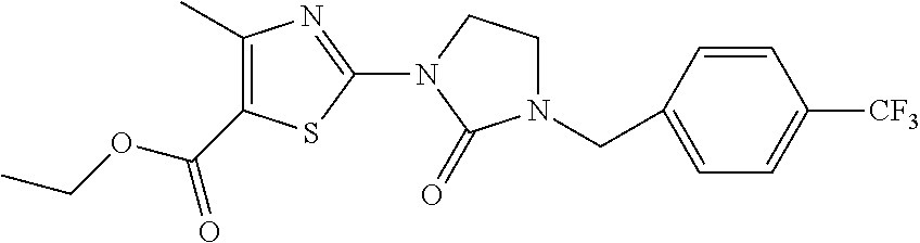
C1(C)=C(C(OCC)=O)SC(N2CCN(CC3=CC=C([CF3])C=C3)C2=O)=N1
